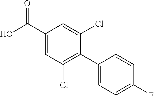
C1(C(O)=O)=CC(Cl)=C(C2=CC=C(F)C=C2)C(Cl)=C1
